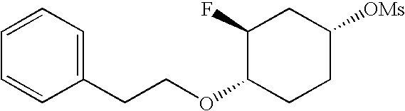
C1(F)C(OCCC2=CC=CC=C2)CCC([OMs])C1
